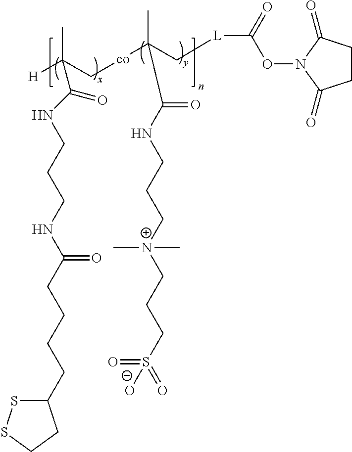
CC(C[co]C(C)(C[L]C(ON1C(=O)CCC1=O)=O)C(NCCC[N+](CCCS(=O)(=O)[O-])(C)C)=O)([H])C(NCCCNC(CCCCC1SSCC1)=O)=O
